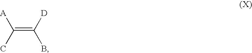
C(=C(B)[D])([A])C
